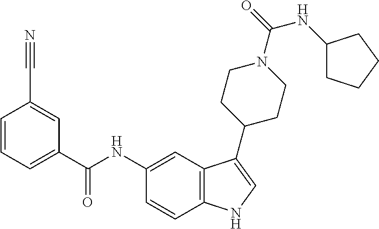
C12=C(NC=C1C1CCN(C(NC3CCCC3)=O)CC1)C=CC(NC(C1=CC=CC(C#N)=C1)=O)=C2
